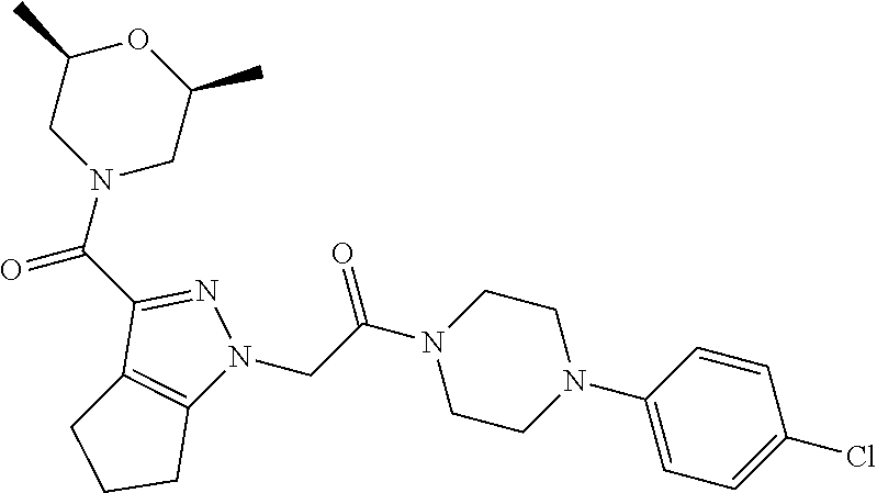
C1(C(N2CC(C)OC(C)C2)=O)=NN(CC(N2CCN(C3=CC=C(Cl)C=C3)CC2)=O)C2=C1CCC2
